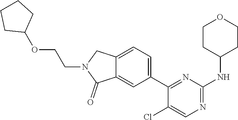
C12=CC(C3=NC(NC4CCOCC4)=NC=C3Cl)=CC=C1CN(CCOC1CCCC1)C2=O
